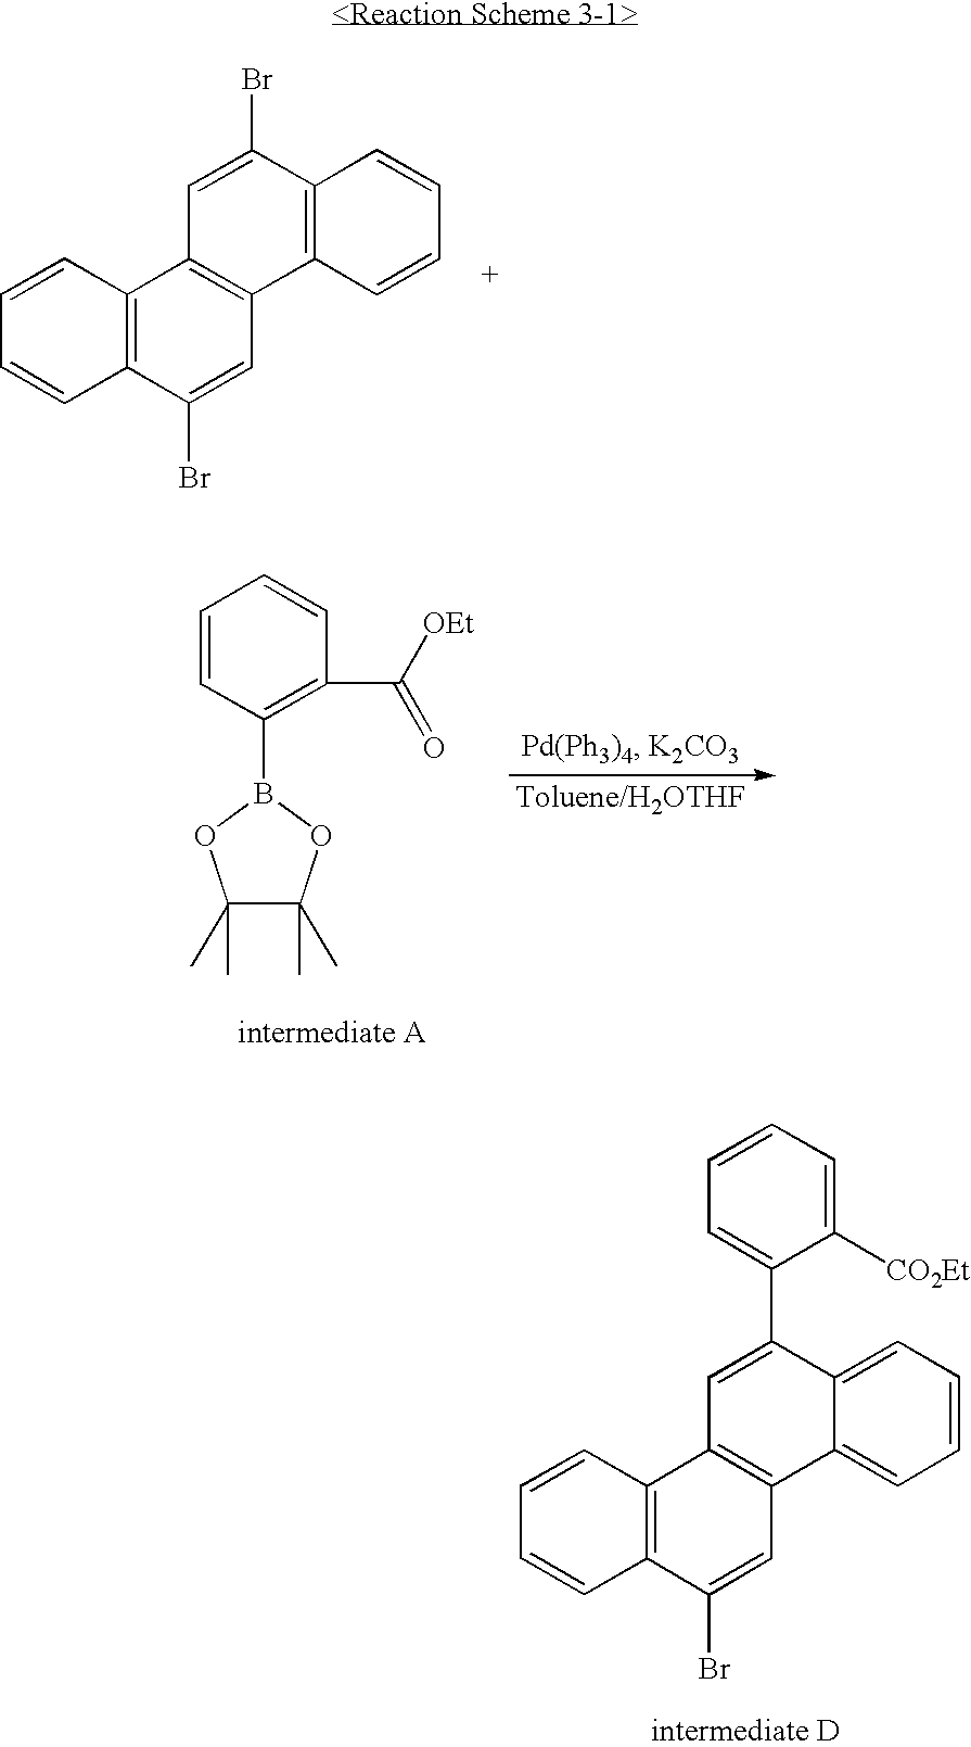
C1(C)(C)C(C)(C)OB(C2=C(C([OEt])=O)C=CC=C2)O1.C12=C(C3=C(C(Br)=C1)C=CC=C3)C=C(Br)C1=C2C=CC=C1.C12=C(C3=CC=CC=C3C(C3=CC=CC=C3[CO2Et])=C1)C=C(Br)C1=C2C=CC=C1
